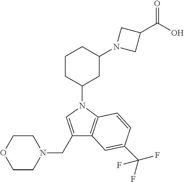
C1CC(N2C=C(CN3CCOCC3)C3=C2C=CC(C(F)(F)F)=C3)CC(N2CC(C(O)=O)C2)C1
